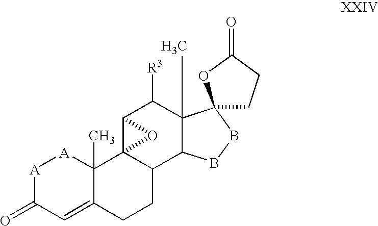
[A]1C(=O)C=C2C(C)([A]1)C13C(CC2)C2C(C)(C([R3])C1O3)C1(BB2)CCC(=O)O1
